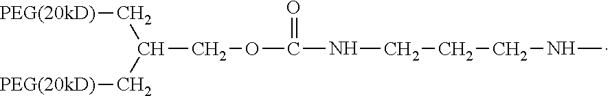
[PEG(20kD)]CC(C[PEG(20kD)])COC(=O)NCCCNC
